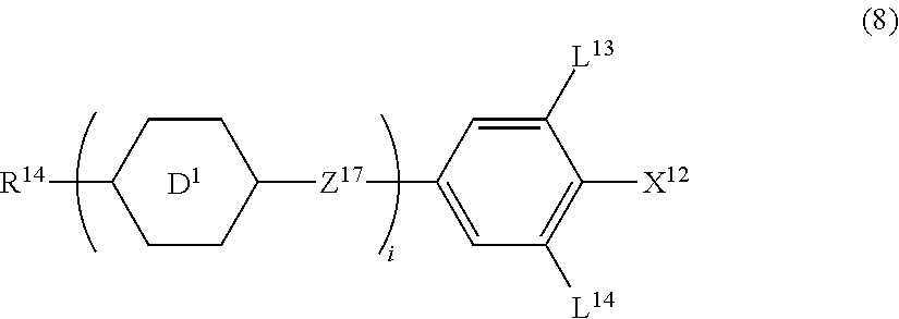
C1CC([R14])CCC1[Z17]C1=CC([L14])=C([X12])C([L13])=C1
